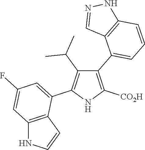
C1(C2=CC=CC3=C2C=NN3)=C([CO2H])NC(C2=CC(F)=CC3=C2C=CN3)=C1C(C)C
